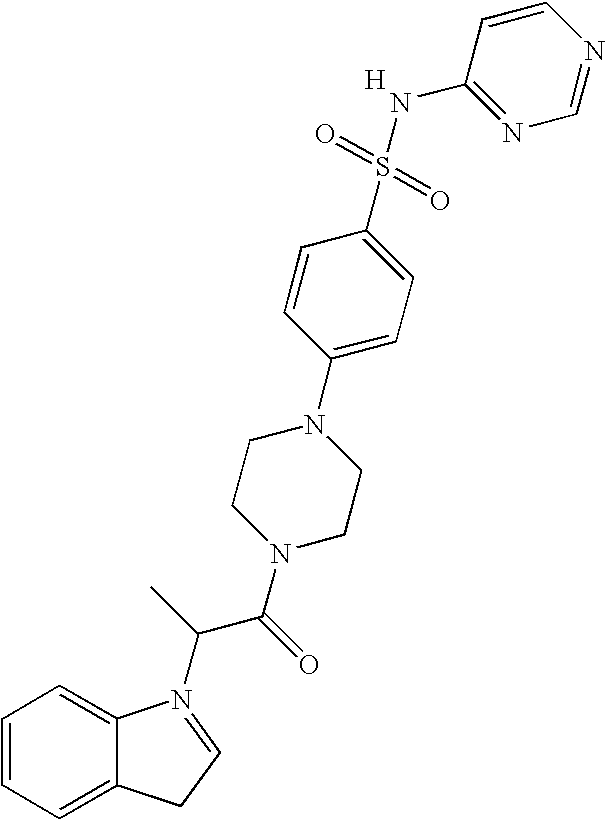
[H].C1=CC=C2C(=C1)N(C(C(=O)N1CCN(C3=CC=C(S(=O)(=O)NC4=NC=NC=C4)C=C3)CC1)C)=CC2
